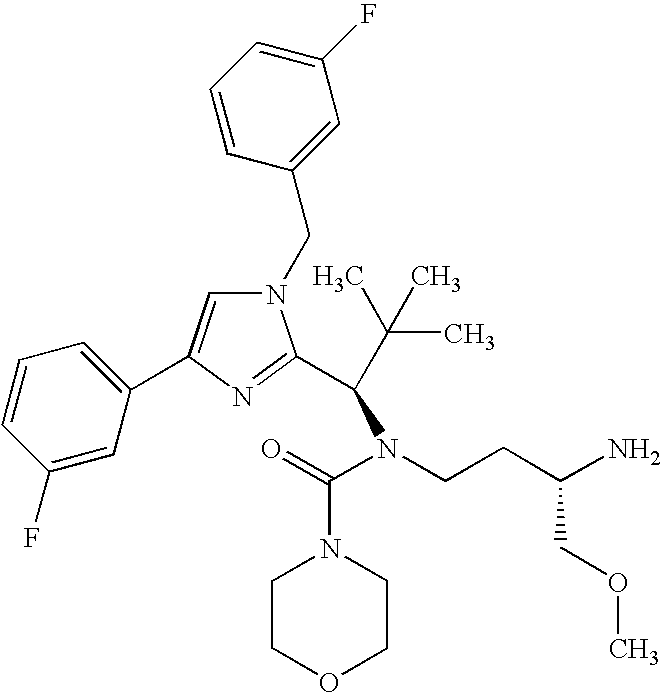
N1(CC2=CC(F)=CC=C2)C=C(C2=CC=CC(F)=C2)N=C1C(N(C(=O)N1CCOCC1)CCC(N)COC)C(C)(C)C
